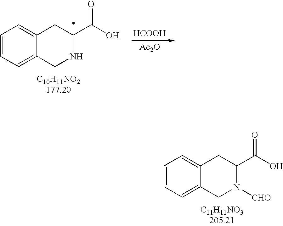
C1=CC=C2C(=C1)CC(C(O)=O)N([CHO])C2.C1=CC=C2C(=C1)CC(C(O)=O)NC2.[HCOOH].[Ac2O]
